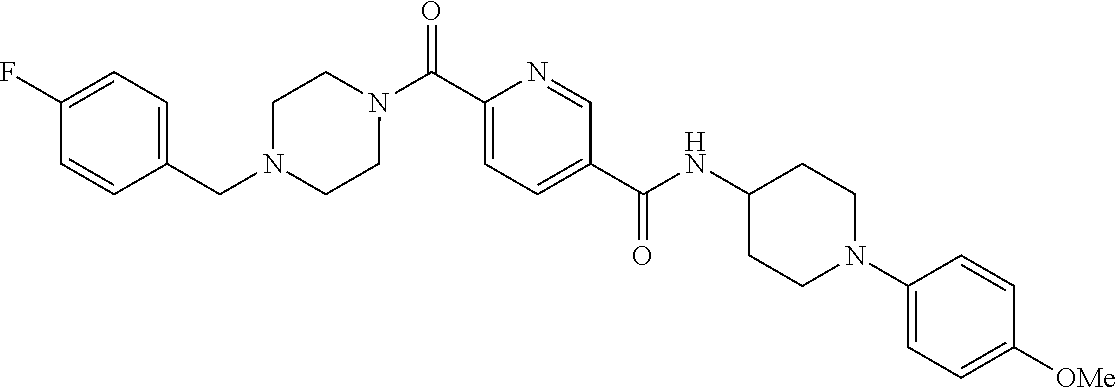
N(C(C1=CC=C(C(=O)N2CCN(CC3=CC=C(F)C=C3)CC2)N=C1)=O)C1CCN(C2=CC=C([OMe])C=C2)CC1
